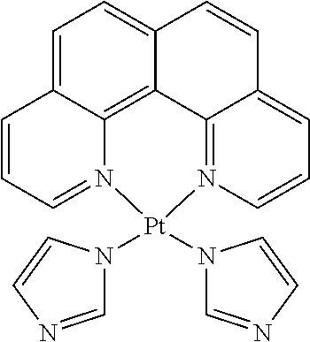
C1=C2C3=C4C(=C1)C=CC1=CC=CN(=C41)[Pt](N1C=NC=C1)(N1C=NC=C1)N3=CC=C2
